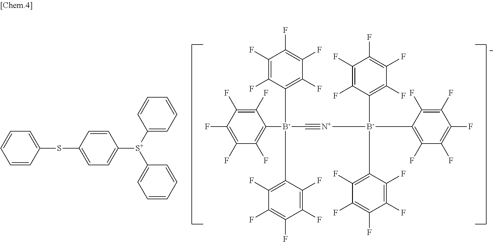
C1=CC(SC2=CC=C([S+](C3=CC=CC=C3)C3=CC=CC=C3)C=C2)=CC=C1.C1(F)=C(F)C([B-](C2=C(F)C(F)=C(F)C(F)=C2F)(C2=C(F)C(F)=C(F)C(F)=C2F)C#[N+][B-](C2=C(F)C(F)=C(F)C(F)=C2F)(C2=C(F)C(F)=C(F)C(F)=C2F)C2=C(F)C(F)=C(F)C(F)=C2F)=C(F)C(F)=C1F
